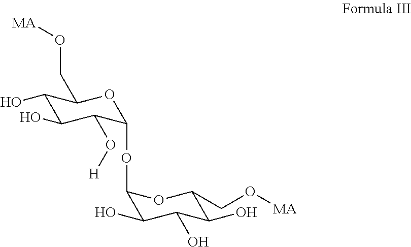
C1(O)C(O)C(O[H])C(OC2C(O)C(O)C(O)C(CO[MA])O2)OC1CO[MA]
